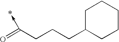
C1C(CCCC(=O)->*)CCCC1
